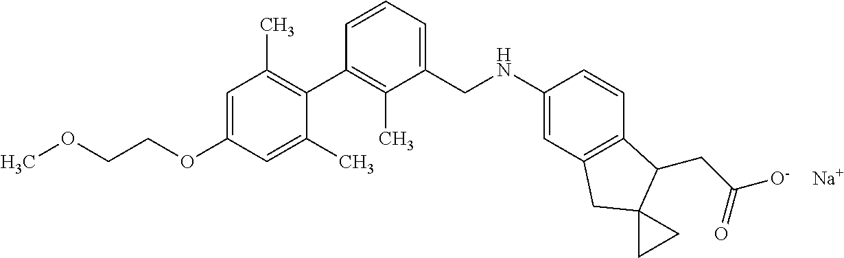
C1=C(OCCOC)C=C(C)C(C2=C(C)C(CNC3=CC4=C(C=C3)C(CC(=O)[O-])C3(C4)CC3)=CC=C2)=C1C.[Na]
